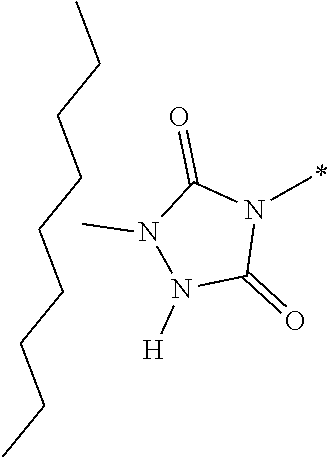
N1([H])C(=O)N(C)C(=O)N1C.CCCCCCCCC
